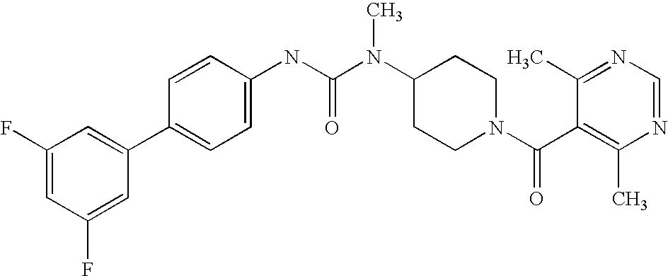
C1(F)=CC(F)=CC(C2=CC=C(NC(N(C3CCN(C(C4=C(C)N=CN=C4C)=O)CC3)C)=O)C=C2)=C1
